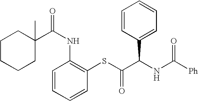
C1CCCC(C)(C(NC2=C(SC(=O)C(NC([Ph])=O)C3=CC=CC=C3)C=CC=C2)=O)C1
